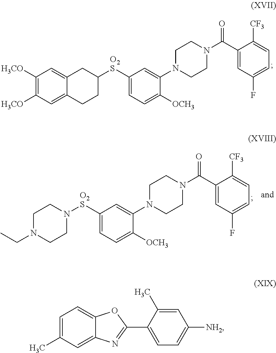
C1([H3CO])=C([H3CO])C=C2C(=C1)CC([O2S]C1=CC=C([OCH3])C(N3CCN(C(C4=CC(F)=CC=C4[CF3])=O)CC3)=C1)CC2.C1CN([O2S]C2=CC=C([OCH3])C(N3CCN(C(C4=CC(F)=CC=C4[CF3])=O)CC3)=C2)CCN1CC.C1=C(C)C=C2C(=C1)OC(C1=CC=C([NH2])C=C1C)=N2
